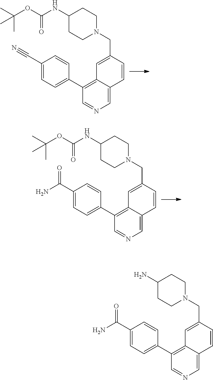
C1=C2C(=C(C3=CC=C(C#N)C=C3)C=N1)C=C(CN1CCC(NC(OC(C)(C)C)=O)CC1)C=C2.C1=C2C(=C(C3=CC=C(C(N)=O)C=C3)C=N1)C=C(CN1CCC(NC(OC(C)(C)C)=O)CC1)C=C2.C1=C2C(=C(C3=CC=C(C(N)=O)C=C3)C=N1)C=C(CN1CCC(N)CC1)C=C2
